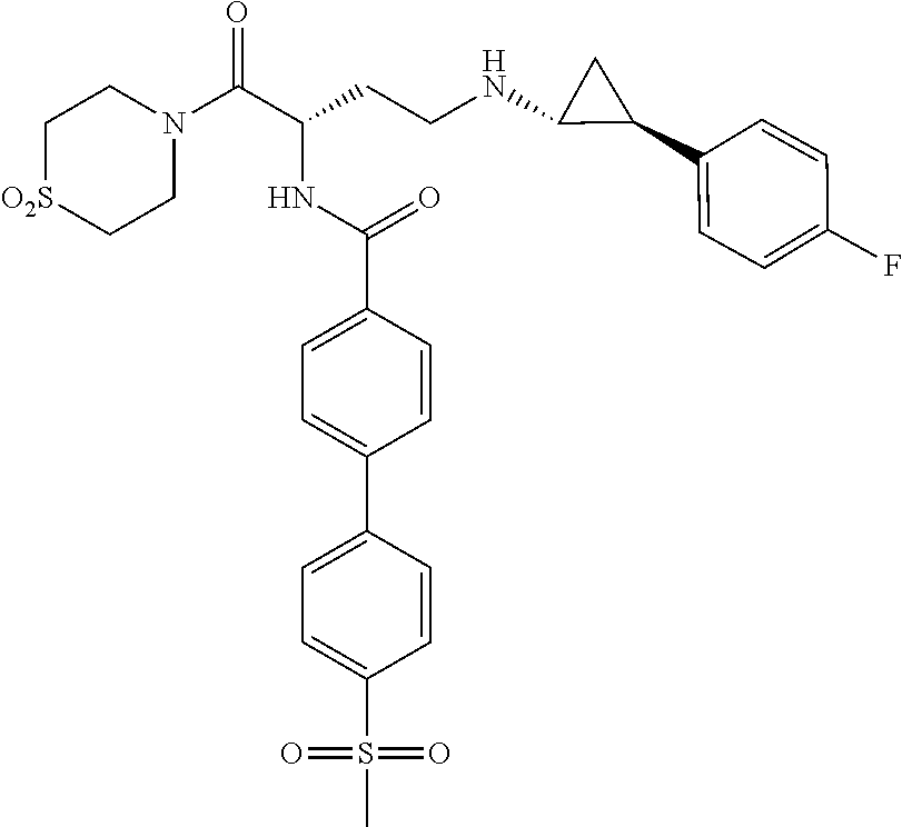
C1[O2S]CCN(C(C(CCNC2C(C3=CC=C(F)C=C3)C2)NC(C2=CC=C(C3=CC=C(S(C)(=O)=O)C=C3)C=C2)=O)=O)C1
